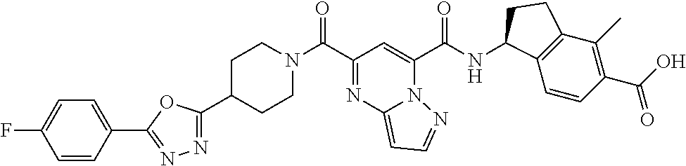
N1(C(C2=NC3=CC=NN3C(C(NC3C4=C(C(C)=C(C(O)=O)C=C4)CC3)=O)=C2)=O)CCC(C2=NN=C(C3=CC=C(F)C=C3)O2)CC1
